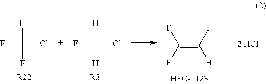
C(=C(F)[H])(F)F.FC(Cl)([H])F.[R22].FC(Cl)([H])[H].[R31].[2 HCl]
